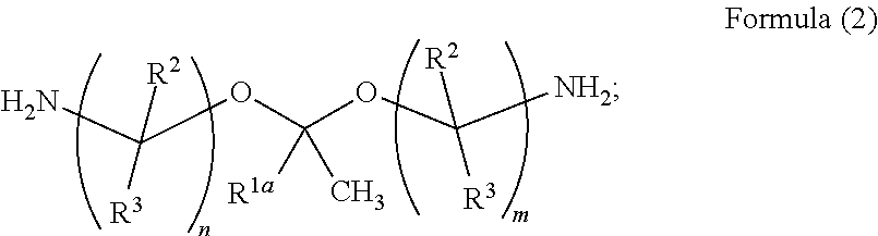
[R2]C(N)([R3])OC([R1a])(OC([R2])([R3])[NH2])C
